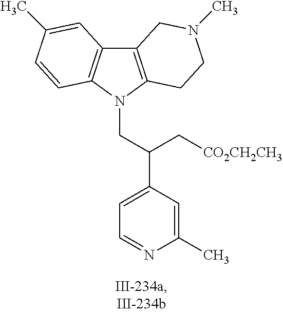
C12=C(N(CC(C3=CC=NC(C)=C3)C[CO2CH2CH3])C3=C1C=C(C)C=C3)CCN(C)C2
